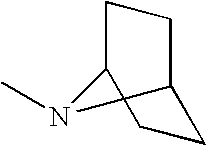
C1C2CCC(C1)N2C
